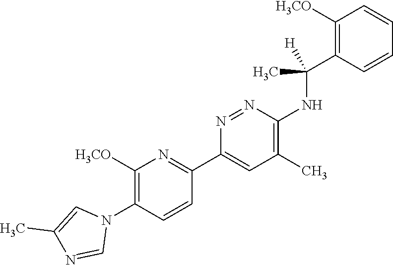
C1([H3CO])=C(C(NC2=C(C)C=C(C3=NC([H3CO])=C(N4C=C(C)N=C4)C=C3)N=N2)(C)[H])C=CC=C1
